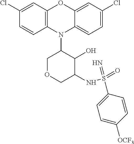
N1(C2COCC(NS(=O)(=N)C3=CC=C([OCF3])C=C3)C2O)C2=C(C=C(Cl)C=C2)OC2=CC(Cl)=CC=C12
